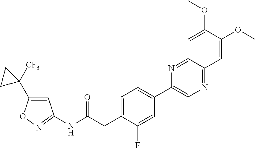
N1=C(NC(CC2=CC=C(C3=CN=C4C(=N3)C=C(OC)C(OC)=C4)C=C2F)=O)C=C(C2([CF3])CC2)O1
